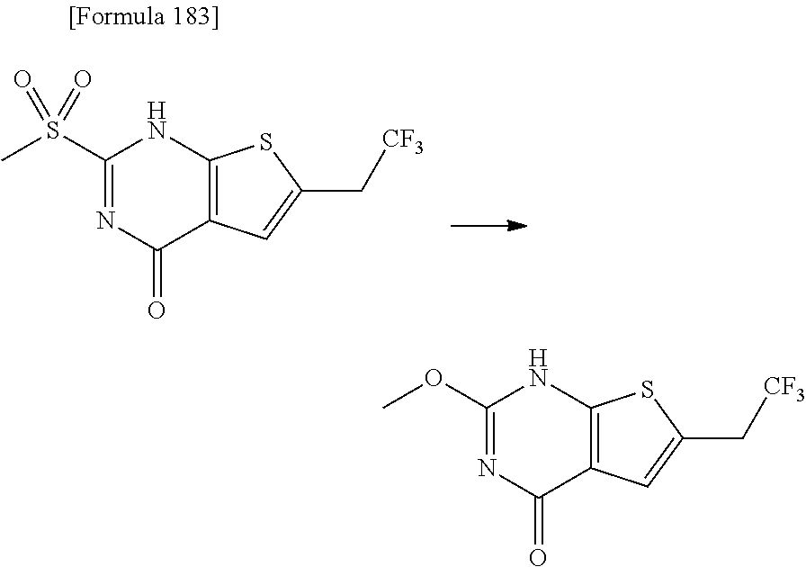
C1(S(C)(=O)=O)=NC(=O)C2=C(N1)SC(C[CF3])=C2.C1(OC)=NC(=O)C2=C(N1)SC(C[CF3])=C2
